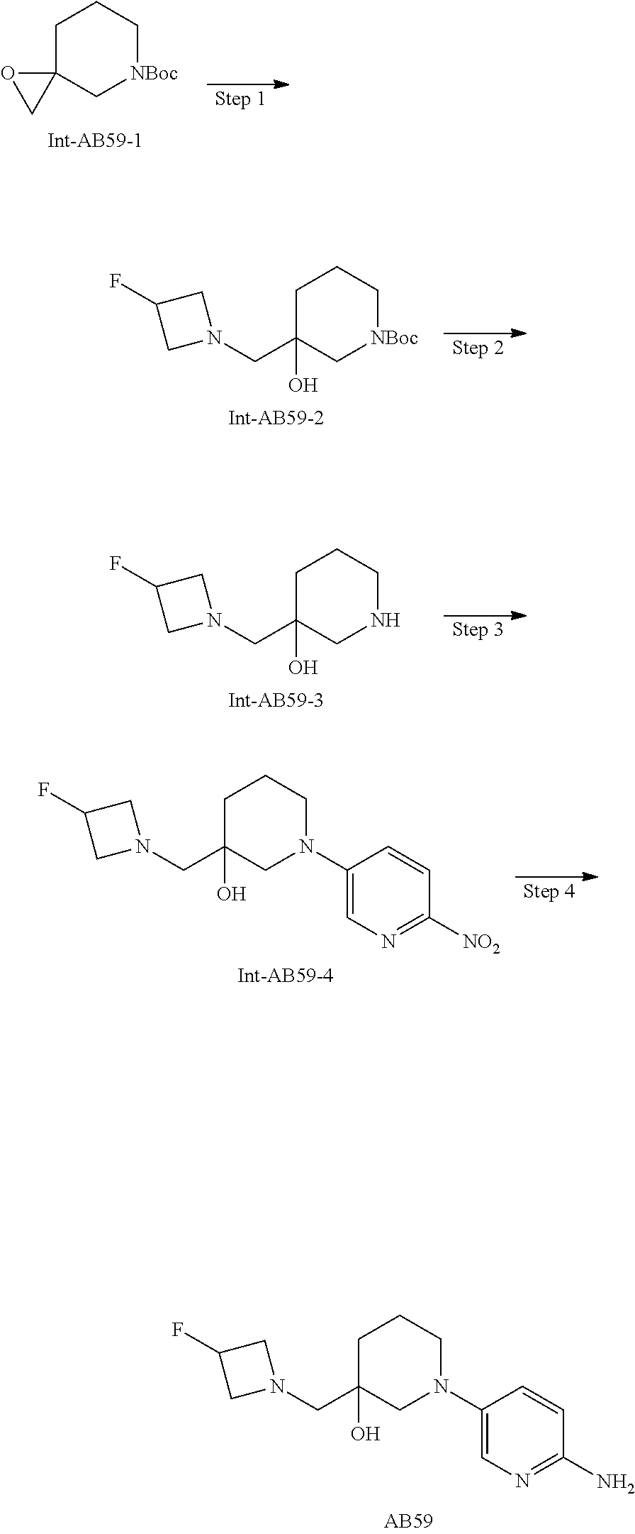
[NBoc]1CCCC2(C1)OC2.[NBoc]1CCCC(O)(CN2CC(F)C2)C1.N1CCCC(O)(CN2CC(F)C2)C1.N1(C2=CN=C([NO2])C=C2)CCCC(O)(CN2CC(F)C2)C1.N1(C2=CN=C(N)C=C2)CCCC(O)(CN2CC(F)C2)C1
